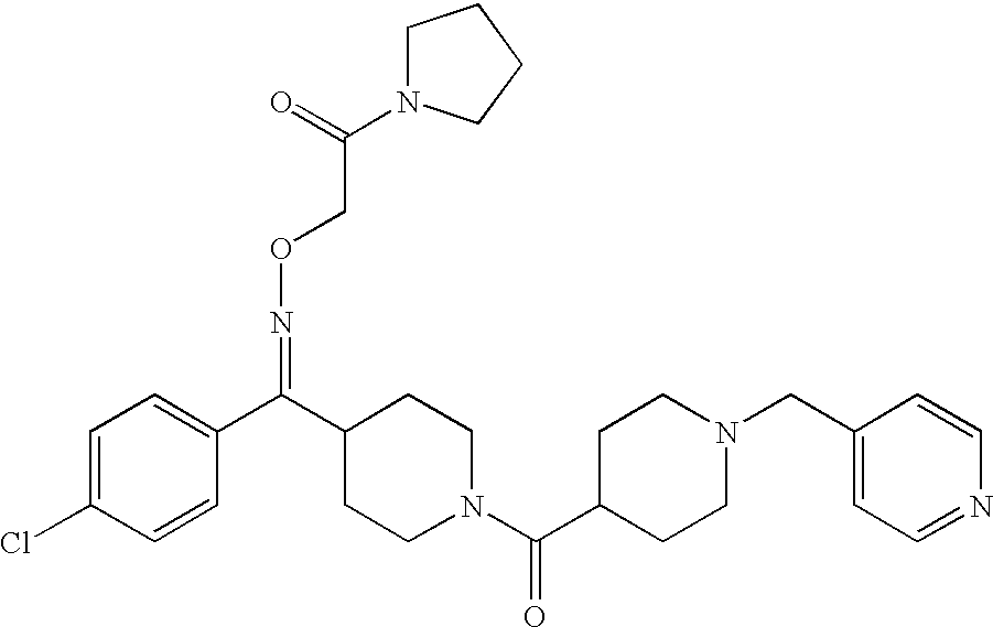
C1=C(Cl)C=CC(C(C2CCN(C(C3CCN(CC4=CC=NC=C4)CC3)=O)CC2)=NOCC(=O)N2CCCC2)=C1
